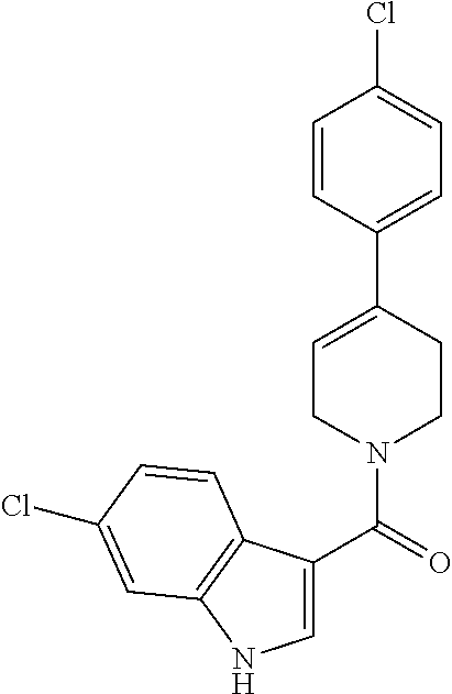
C1=C(C(=O)N2CCC(C3=CC=C(Cl)C=C3)=CC2)C2=C(N1)C=C(Cl)C=C2
